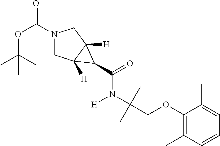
N1(C(OC(C)(C)C)=O)CC2([H])C([H])(C1)C2C(=O)N([H])C(COC1=C(C)C=CC=C1C)(C)C
